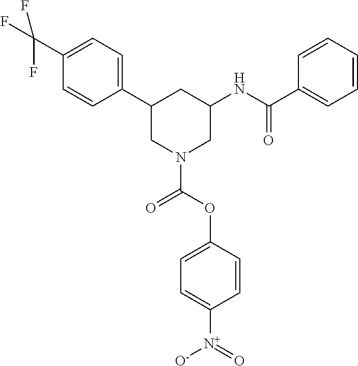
C1(C(F)(F)F)=CC=C(C2CN(C(OC3=CC=C([N+](=O)[O-])C=C3)=O)CC(NC(C3=CC=CC=C3)=O)C2)C=C1
